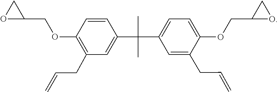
C1(OCC2CO2)=C(CC=C)C=C(C(C)(C)C2=CC=C(OCC3CO3)C(CC=C)=C2)C=C1
